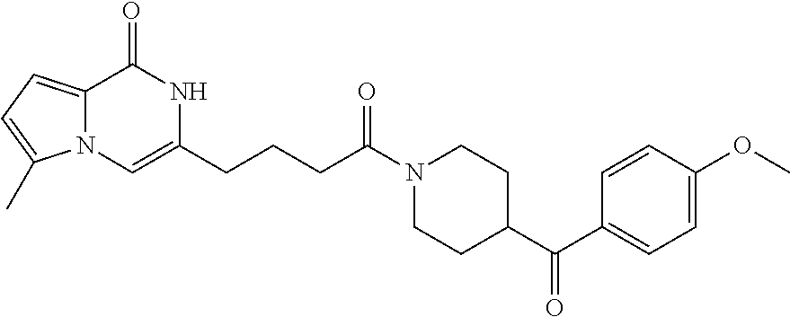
N12C(=CC=C1C)C(=O)NC(CCCC(N1CCC(C(C3=CC=C(OC)C=C3)=O)CC1)=O)=C2
